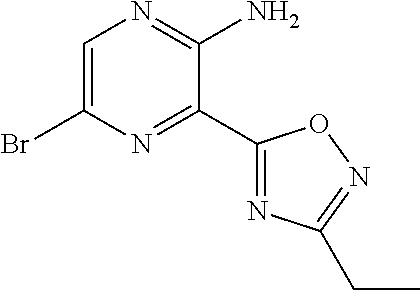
C1(Br)=CN=C(N)C(C2=NC(CC)=NO2)=N1
